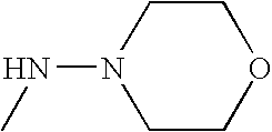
N(N1CCOCC1)C
